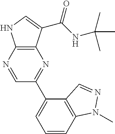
C12=C(N=CC(C3=CC=CC4=C3C=NN4C)=N1)NC=C2C(NC(C)(C)C)=O
